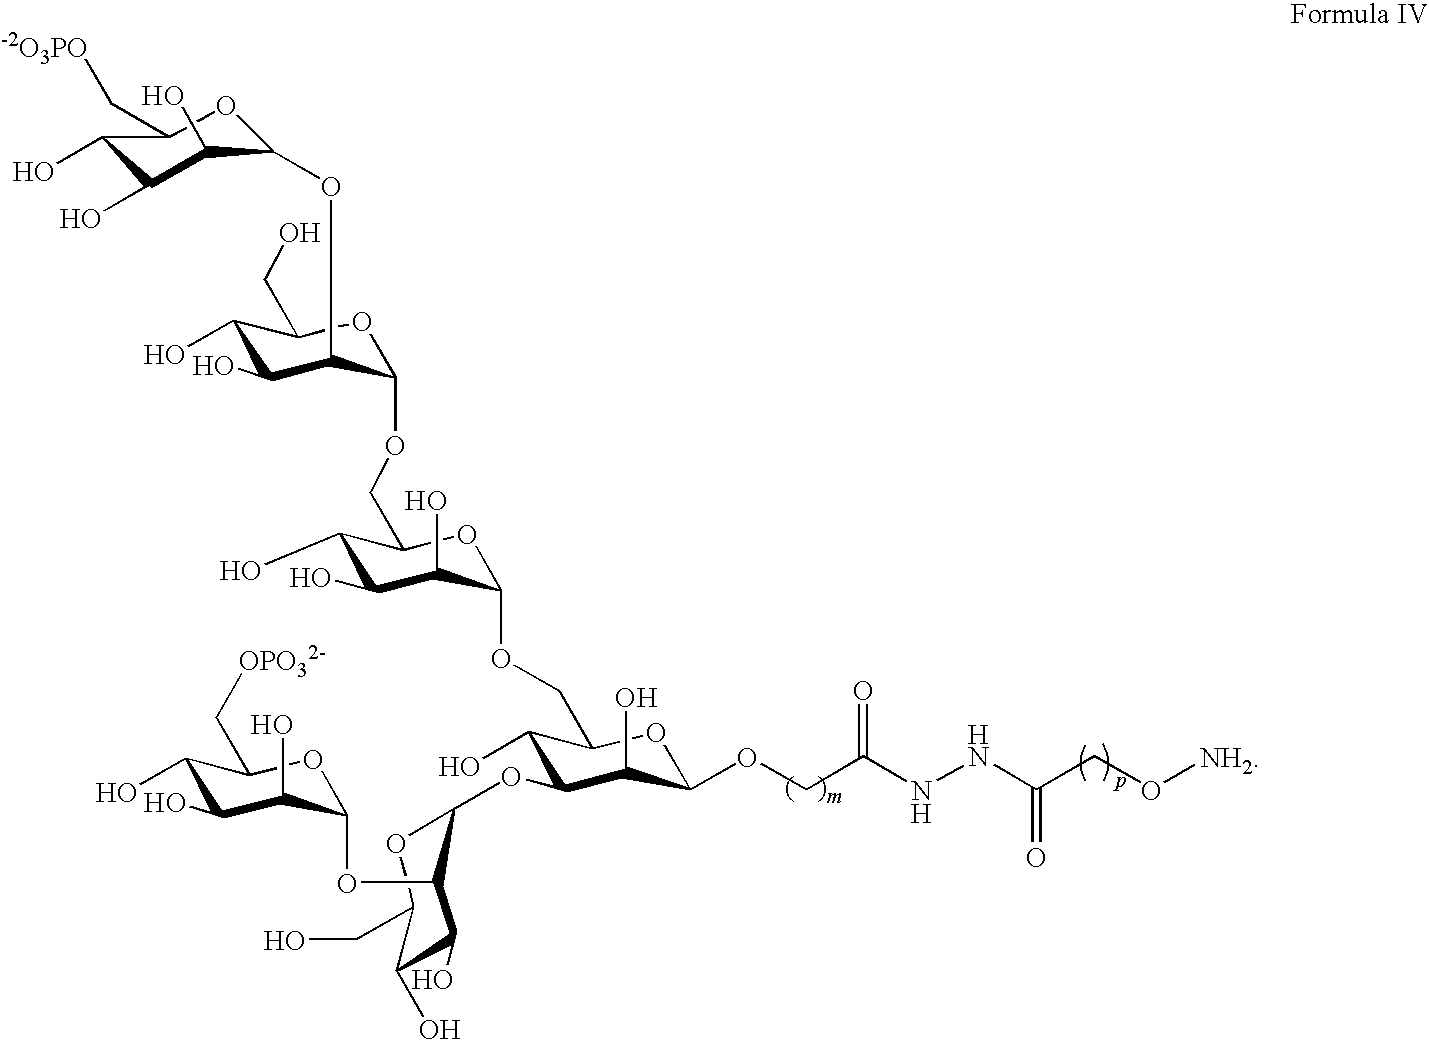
C1(O)C(O)C(O)C(OC2C(O)C(O)C(CO)OC2OCC2C(O)C(O)C(O)C(OCC3C(O)C(OC4C(OC5C(O)C(O)C(O)C(C[OPO32-])O5)C(O)C(O)C(CO)O4)C(O)C(OCC(NNC(CO[NH2])=O)=O)O3)O2)OC1C[-2O3PO]
